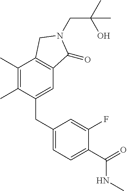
C(N1C(=O)C2=C(C(C)=C(C)C(CC3=CC=C(C(=O)NC)C(F)=C3)=C2)C1)C(C)(O)C
